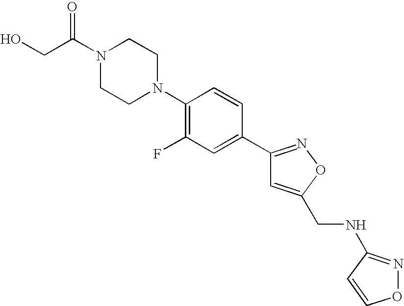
O=C(N1CCN(C2=C(F)C=C(C3=NOC(CNC4=NOC=C4)=C3)C=C2)CC1)CO
